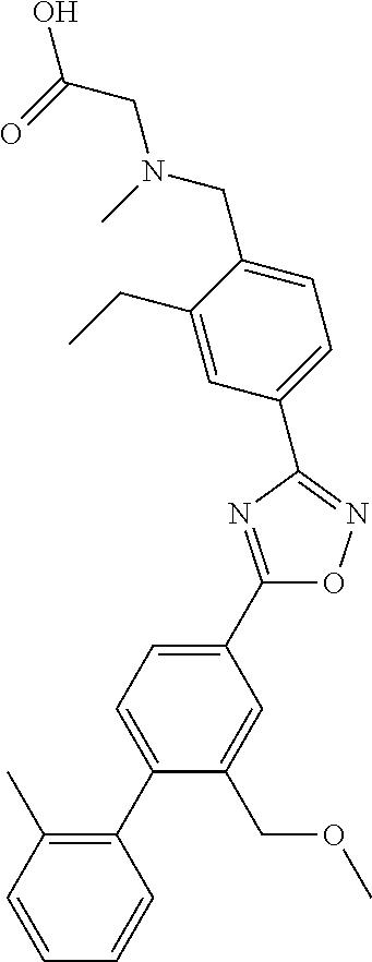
C1(C2=CC=C(C3=C(C)C=CC=C3)C(COC)=C2)=NC(C2=CC=C(CN(CC(O)=O)C)C(CC)=C2)=NO1
